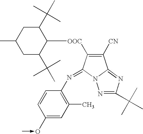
C1(C)CC(C(C)(C)C)C([OOC]C2=C([CN])C3=NC(C(C)(C)C)=NN3C2=NC2=C(C)C=C(O-C)C=C2)C(C(C)(C)C)C1
